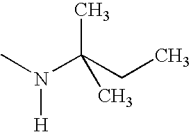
CN(C(CC)(C)C)[H]
